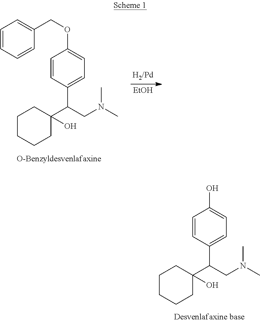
[EtOH].C1=CC=CC(COC2=CC=C(C(C3(O)CCCCC3)CN(C)C)C=C2)=C1.OC1=CC=C(C(C2(O)CCCCC2)CN(C)C)C=C1
